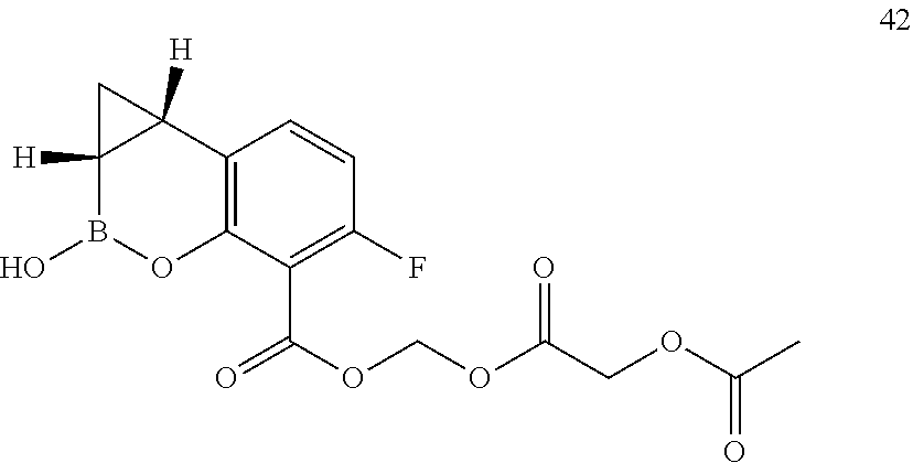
C12([H])B(O)OC3=C(C1([H])C2)C=CC(F)=C3C(=O)OCOC(COC(C)=O)=O
